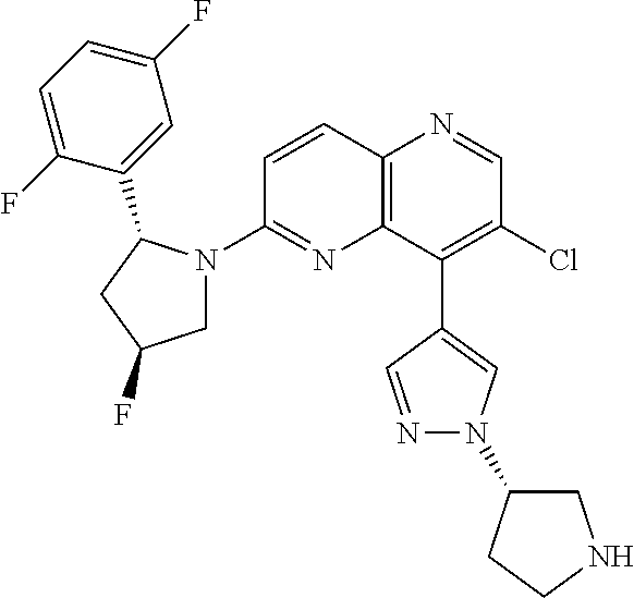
C12=C(C(C3=CN(C4CNCC4)N=C3)=C(Cl)C=N1)N=C(N1CC(F)CC1C1=CC(F)=CC=C1F)C=C2
